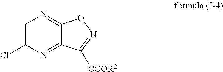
C1=C(Cl)N=C2C(=N1)ON=C2[COOR2]
